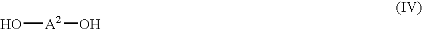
O[A2]O
